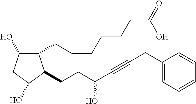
C1(CCCCCCC(=O)O)C(O)CC(O)C1CCC(O)C#CCC1=CC=CC=C1
